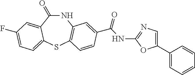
N1C(=O)C2=CC(F)=CC=C2SC2=C1C=C(C(NC1=NC=C(C3=CC=CC=C3)O1)=O)C=C2
